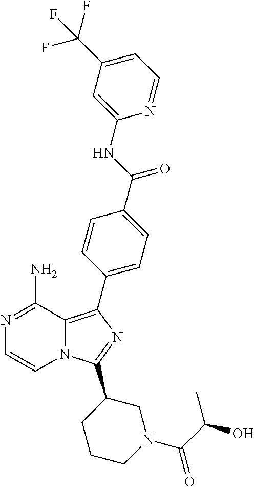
N12C(=C(C3=CC=C(C(=O)NC4=CC(C(F)(F)F)=CC=N4)C=C3)N=C1C1CCCN(C(C(C)O)=O)C1)C(N)=NC=C2
